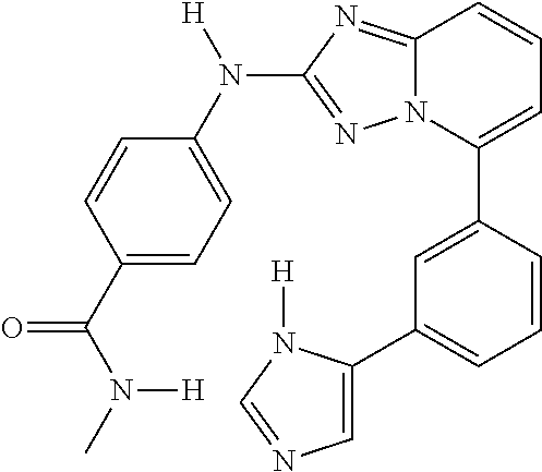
C1=C(C2=CC=CC3=NC(N(C4=CC=C(C(N(C)[H])=O)C=C4)[H])=NN23)C=CC=C1C1=CN=CN1[H]
